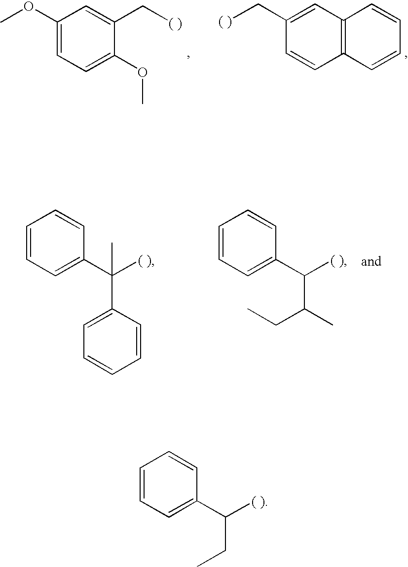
C1=CC=C(C([( )])(C)C2=CC=CC=C2)C=C1.C1=CC=C(C([( )])C(C)CC)C=C1.C1(OC)=CC=C(OC)C(C[( )])=C1.[( )]CC1=CC2=C(C=C1)C=CC=C2.C1=CC=C(C([( )])CC)C=C1
